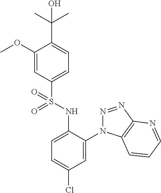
C1(OC)=CC(S(NC2=CC=C(Cl)C=C2N2N=NC3=C2C=CC=N3)(=O)=O)=CC=C1C(C)(C)O
